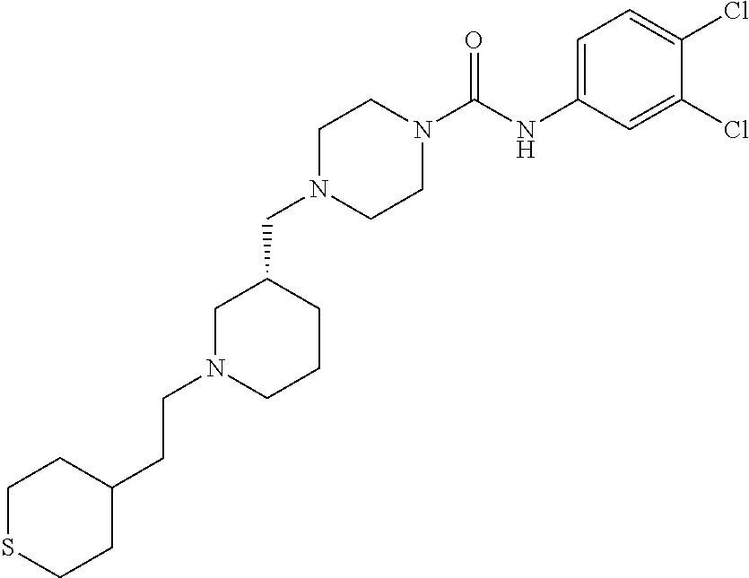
C1N(CC2CN(CCC3CCSCC3)CCC2)CCN(C(NC2=CC=C(Cl)C(Cl)=C2)=O)C1
